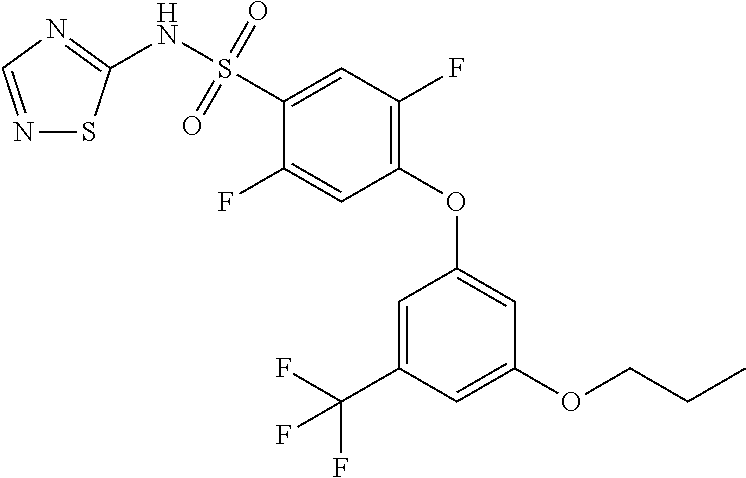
N1=CN=C(NS(C2=CC(F)=C(OC3=CC(OCCC)=CC(C(F)(F)F)=C3)C=C2F)(=O)=O)S1
